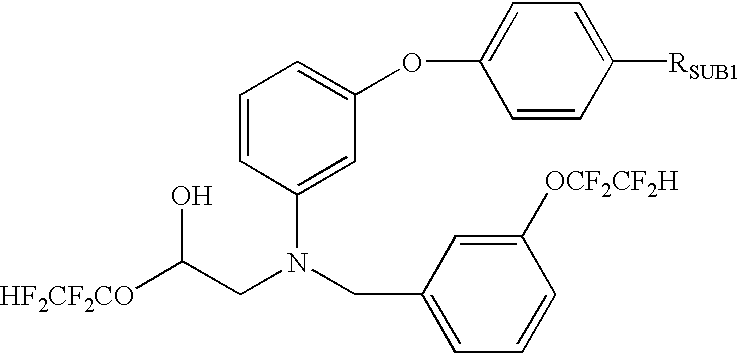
C1=CC(N(CC2=CC=CC([OCF2CF2H])=C2)CC([HF2CF2CO])O)=CC(OC2=CC=C([RSUB1])C=C2)=C1
